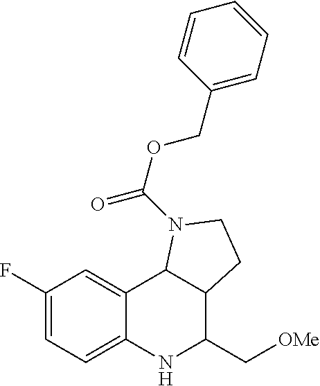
C1(F)=CC=C2C(=C1)C1C(C(C[OMe])N2)CCN1C(OCC1=CC=CC=C1)=O
